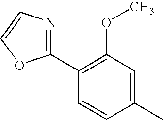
C1(C2=C(OC)C=C(C)C=C2)=NC=CO1
